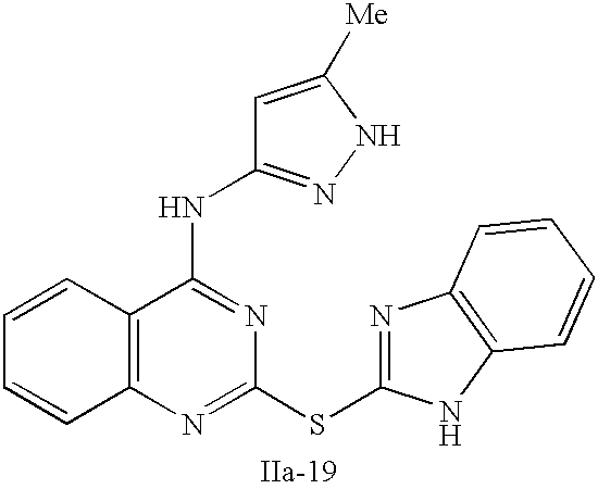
C12=C(N=C(SC3=NC4=C(N3)C=CC=C4)N=C1NC1=NNC([Me])=C1)C=CC=C2
